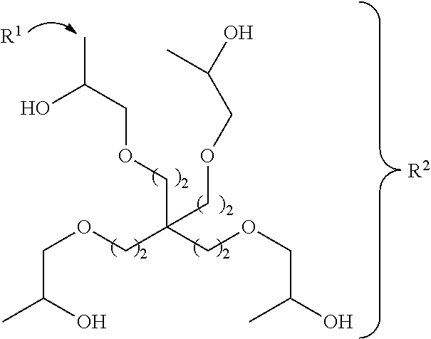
CC(O)COCC(COCC(O)C)(COCC(C)O)COCC(O)C.[R1].[R2]
